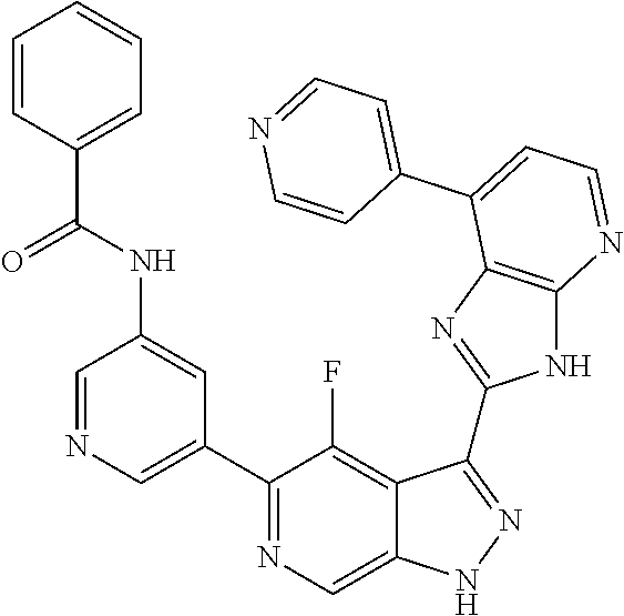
C1=NC=C(C2=NC=C3C(=C2F)C(C2=NC4=C(N2)N=CC=C4C2=CC=NC=C2)=NN3)C=C1NC(C1=CC=CC=C1)=O
